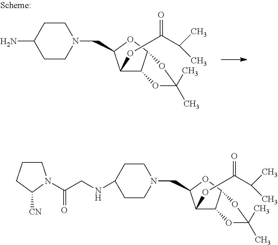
C1(N)CCN(CC2C(OC(=O)C(C)C)C3C(O2)OC(C)(C)O3)CC1.C1(NCC(=O)N2CCCC2[CN])CCN(CC2C(OC(=O)C(C)C)C3C(O2)OC(C)(C)O3)CC1
